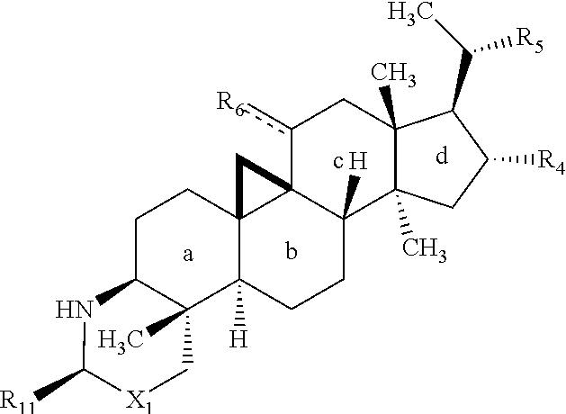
C1C2C(C)(C3([H])C4(C1)C1(C([H])(CC3)C3(C)C(C)(Cc1[R6])C(C(C)[R5])C([R4])C3)C4)C[X1]C([R11])N2
